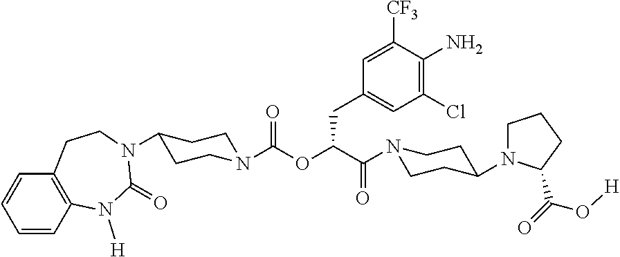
C1=CC2=C(C=C1)CCN(C1CCN(C(=O)OC(CC3=CC(Cl)=C(N)C([CF3])=C3)C(=O)N3CCC(N4CCCC4C(=O)O[H])CC3)CC1)C(=O)N2[H]
